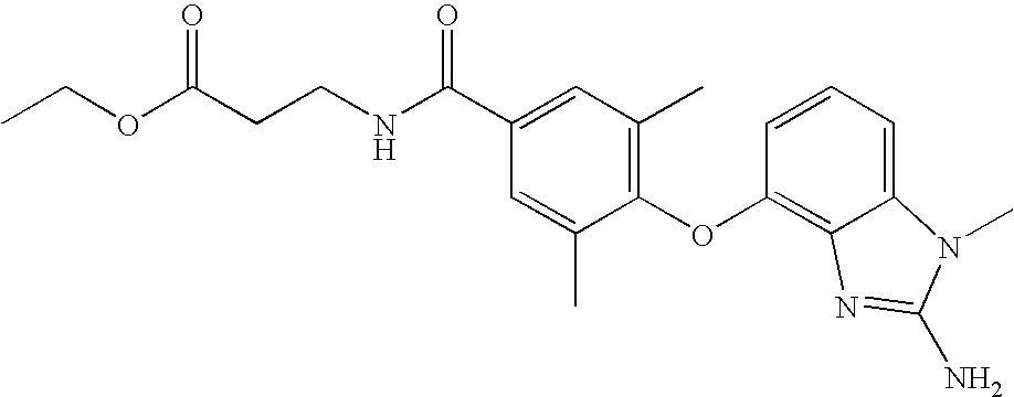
O(C(CCNC(C1=CC(C)=C(OC2=C3C(=CC=C2)N(C)C(N)=N3)C(C)=C1)=O)=O)CC
